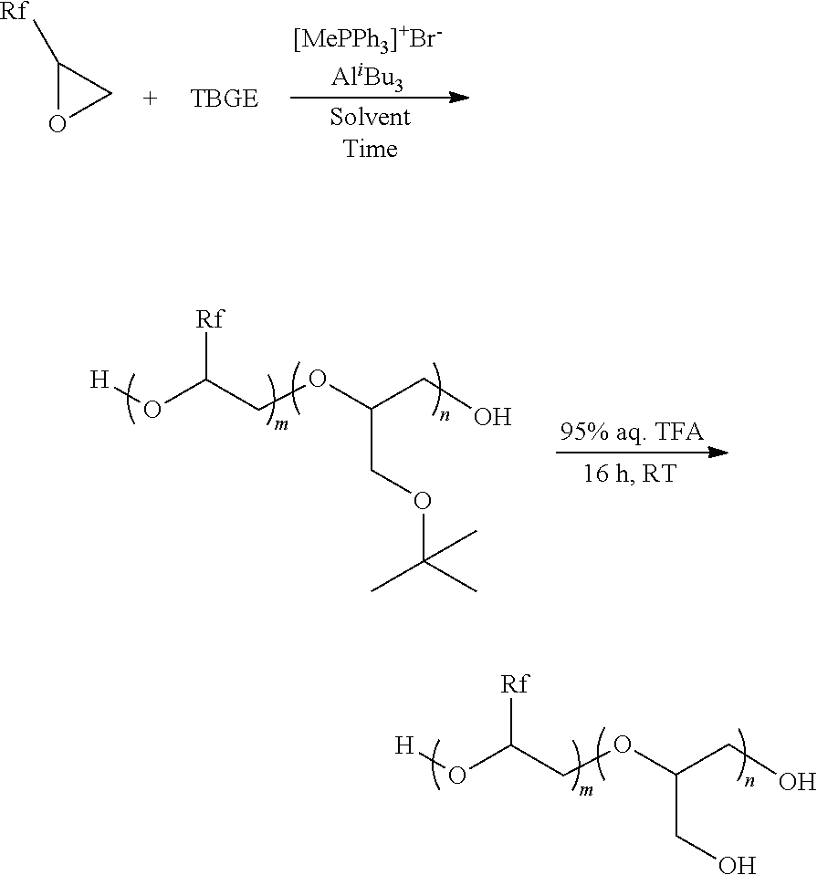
[H]OC(COC(CO)CO)[Rf].O1CC1[Rf].[H]OC(COC(CO)COC(C)(C)C)[Rf]
